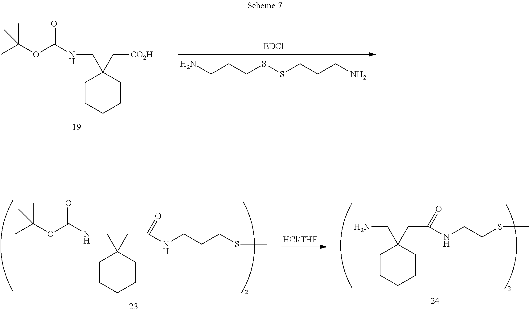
[EDCl].NCCCSSCCCN.N(CC1(C[CO2H])CCCCC1)C(OC(C)(C)C)=O.[HCl/THF].N(CC1(CC(NCCCSC)=O)CCCCC1)C(OC(C)(C)C)=O.NCC1(CC(NCCSC)=O)CCCCC1
